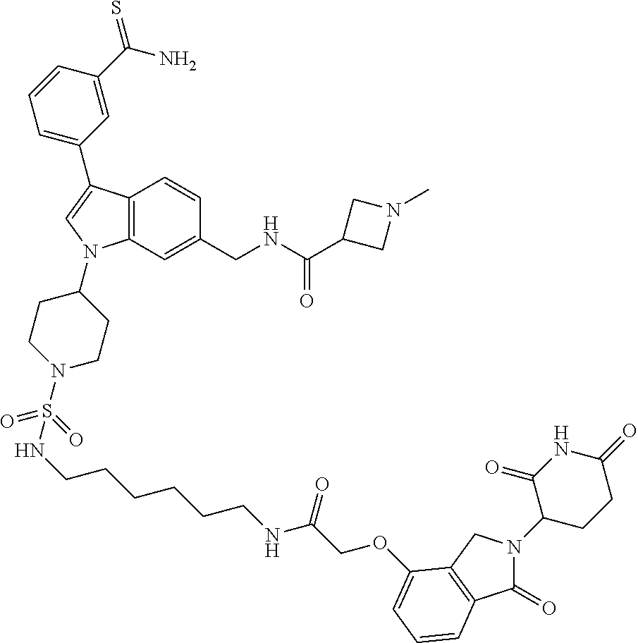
C12=C(C=C(CNC(C3CN(C)C3)=O)C=C1)N(C1CCN(S(=O)(=O)NCCCCCCNC(COC3=CC=CC4=C3CN(C3CCC(=O)NC3=O)C4=O)=O)CC1)C=C2C1=CC=CC(C(N)=S)=C1
